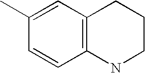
C1(C)=CC2=C(C=C1)NCCC2
